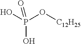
[C12H25]OP(O)(O)=O
